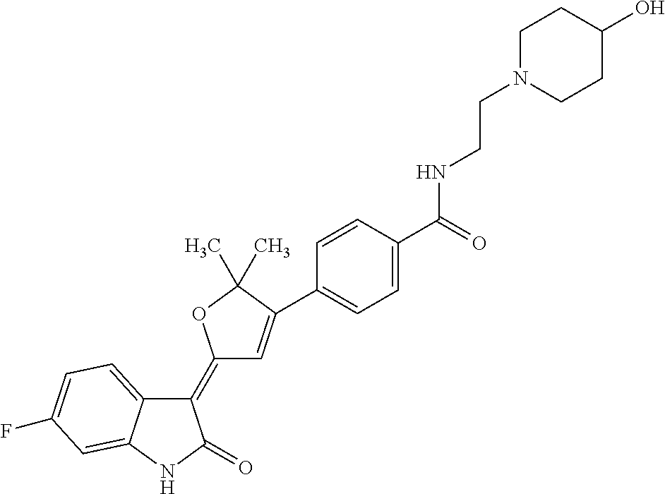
C1(=C2C=C(C3=CC=C(C(=O)NCCN4CCC(O)CC4)C=C3)C(C)(C)O2)C2=CC=C(F)C=C2NC1=O
